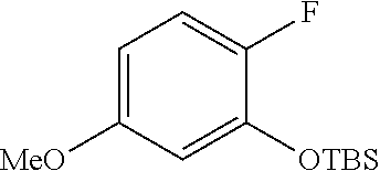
C1=C([MeO])C=C([OTBS])C(F)=C1
